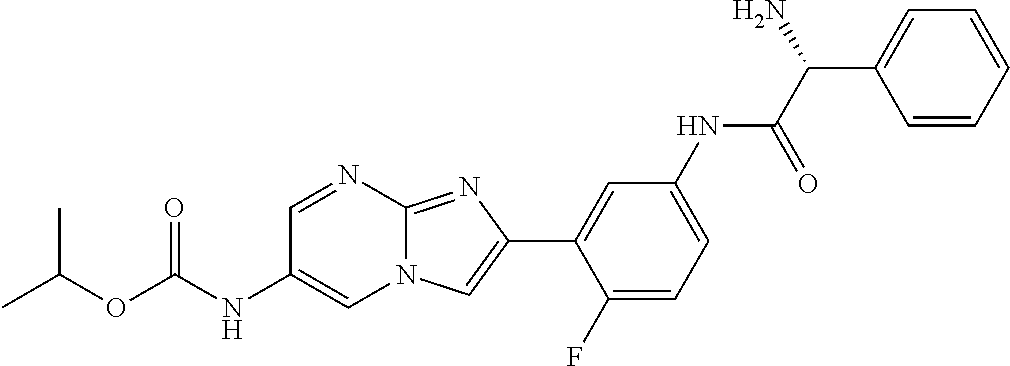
C1=NC2=NC(C3=CC(NC(C(N)C4=CC=CC=C4)=O)=CC=C3F)=CN2C=C1NC(OC(C)C)=O
